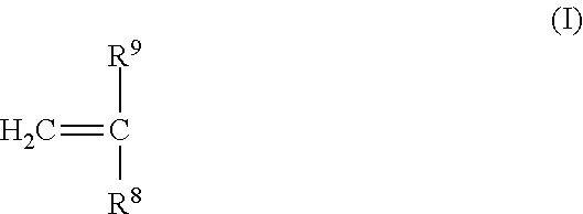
[R9]C([R8])=C
